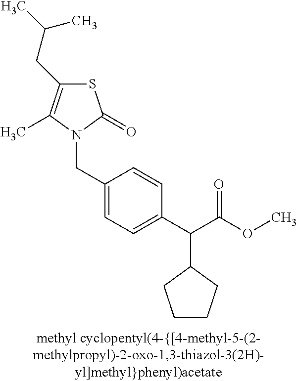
N1(CC2=CC=C(C(C(OC)=O)C3CCCC3)C=C2)C(=O)SC(CC(C)C)=C1C
